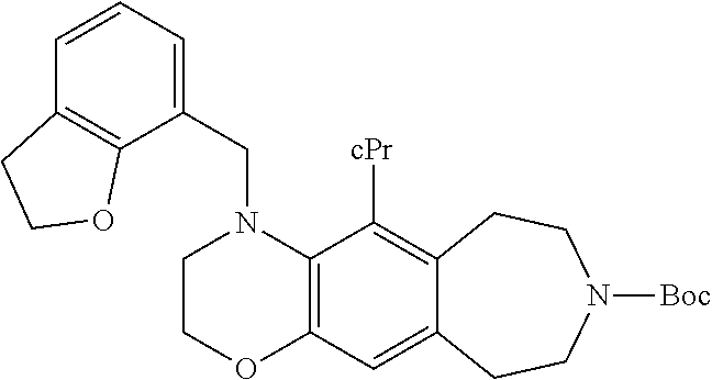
C1COC2=C(N1CC1=CC=CC3=C1OCC3)C([cPr])=C1C(=C2)CCN([Boc])CC1
